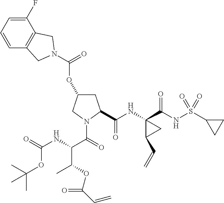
O(C1CC(C(NC2(C(NS(C3CC3)(=O)=O)=O)C(C=C)C2)=O)N(C(=O)C(NC(=O)OC(C)(C)C)C(OC(C=C)=O)C)C1)C(=O)N1CC2=C(C(F)=CC=C2)C1
